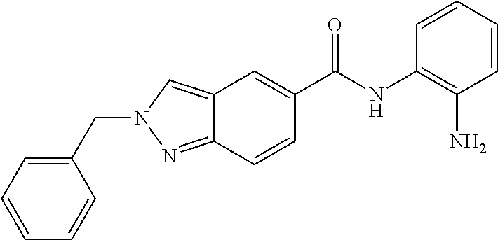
C12=CN(CC3=CC=CC=C3)N=C1C=CC(C(NC1=C(N)C=CC=C1)=O)=C2
